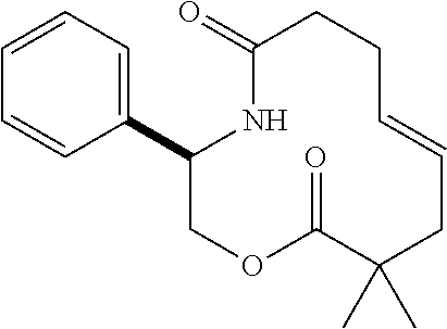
C1=CC=C(C2COC(=O)C(C)(C)CC=CCCC(=O)N2)C=C1
